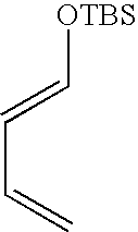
[OTBS]C=CC=C
